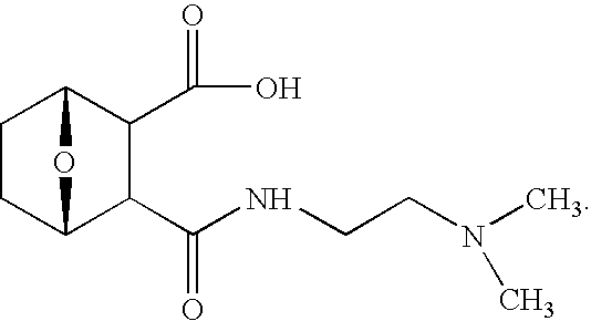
C1CC2C(C(=O)NCCN(C)C)C(C(O)=O)C1O2
